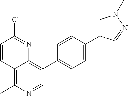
C12=C(C)N=CC(C3=CC=C(C4=CN(C)N=C4)C=C3)=C1N=C(Cl)C=C2
